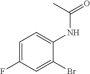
C1=C(F)C=C(Br)C(NC(=O)C)=C1
